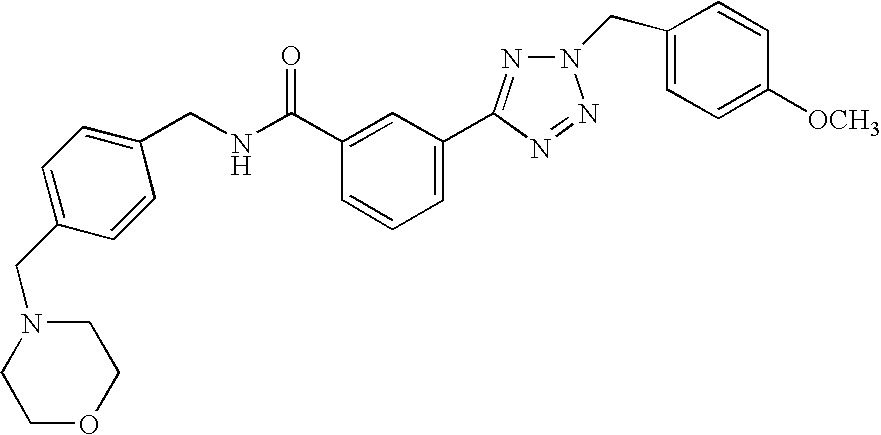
C1(CNC(C2=CC(C3=NN(CC4=CC=C([OCH3])C=C4)N=N3)=CC=C2)=O)=CC=C(CN2CCOCC2)C=C1
